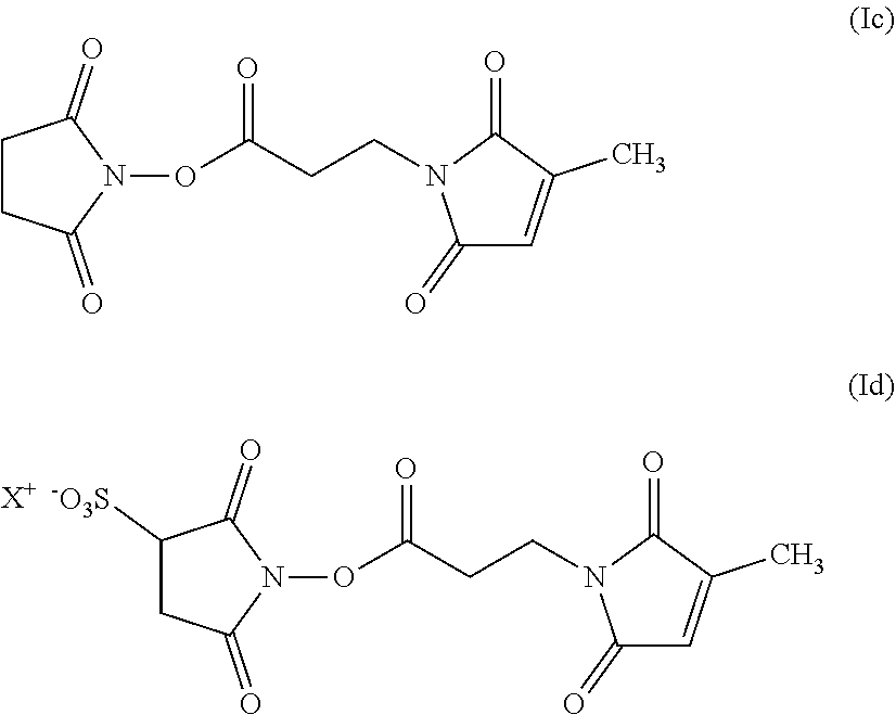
[X+].C1([-O3S])CC(=O)N(OC(CCN2C(=O)C=C(C)C2=O)=O)C1=O.C1CC(=O)N(OC(CCN2C(=O)C=C(C)C2=O)=O)C1=O
